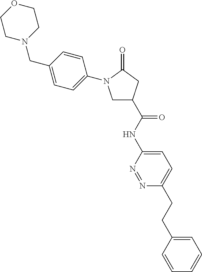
C1N(CC2=CC=C(N3CC(C(=O)NC4=CC=C(CCC5=CC=CC=C5)N=N4)CC3=O)C=C2)CCOC1
